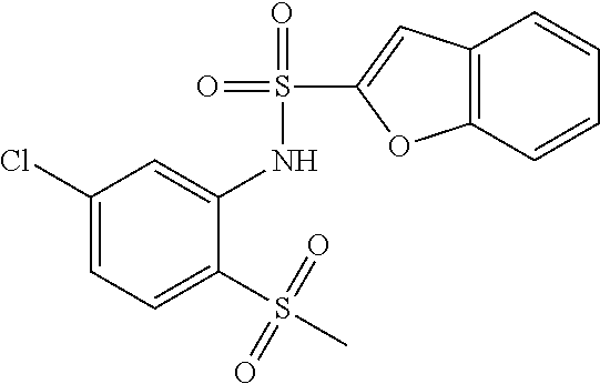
C1(Cl)=CC=C(S(=O)(=O)C)C(NS(C2=CC3=C(O2)C=CC=C3)(=O)=O)=C1
